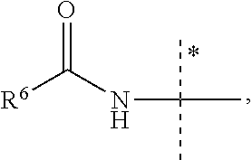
C([R6])(=O)NC(C)(C)C
